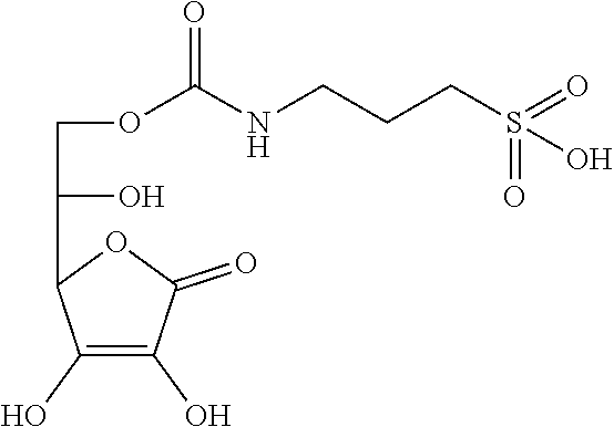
C1(O)=C(O)C(=O)OC1C(COC(NCCCS(=O)(=O)O)=O)O
